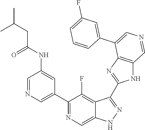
C1(C2=CN=CC(NC(CC(C)C)=O)=C2)=NC=C2C(=C1F)C(C1=NC3=C(N1)C=NC=C3C1=CC(F)=CC=C1)=NN2
